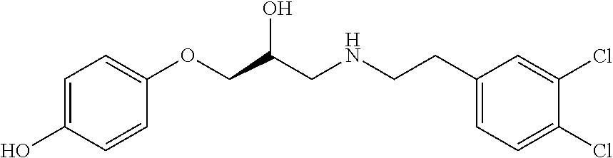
C1=C(O)C=CC(OCC(CNCCC2=CC=C(Cl)C(Cl)=C2)O)=C1
